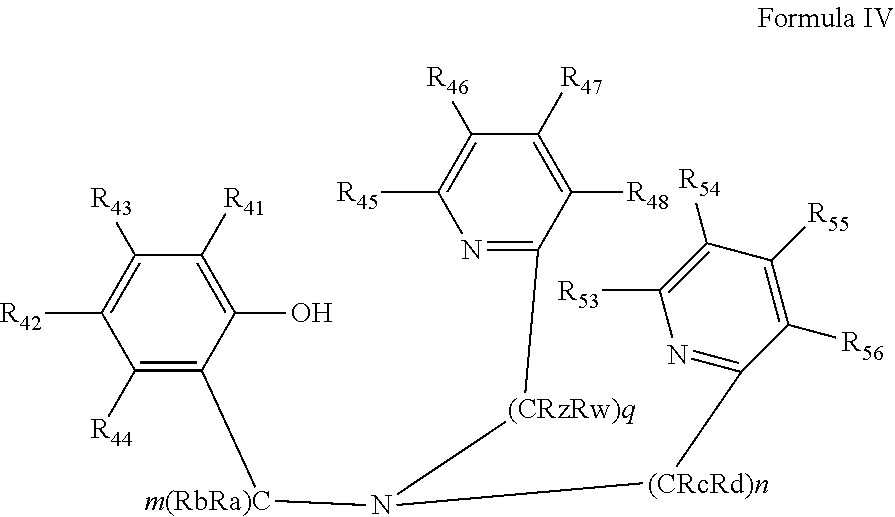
C1([R43])=C([R42])C([R44])=C([m(RbRa)C]N([(CRzRw)q]C2=NC([R45])=C([R46])C([R47])=C2[R48])[(CRcRd)n]C2=NC([R53])=C([R54])C([R55])=C2[R56])C(O)=C1[R41]
